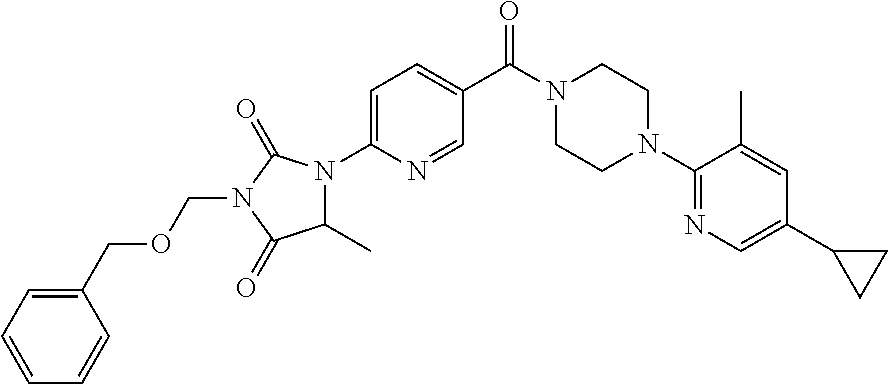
C1=C(N2C(C)C(=O)N(COCC3=CC=CC=C3)C2=O)N=CC(C(N2CCN(C3=NC=C(C4CC4)C=C3C)CC2)=O)=C1
